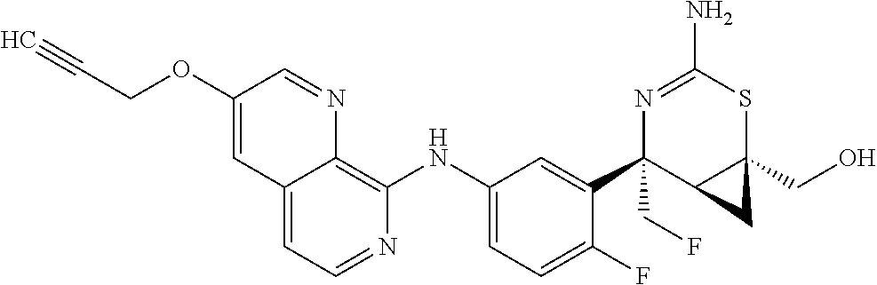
C12=CC=NC(NC3=CC=C(F)C(C4(CF)C5C(CO)(SC(N)=N4)C5)=C3)=C1N=CC(OCC#C)=C2
